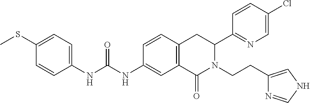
C1(SC)=CC=C(NC(NC2=CC3=C(C=C2)CC(C2=NC=C(Cl)C=C2)N(CCC2=CNC=N2)C3=O)=O)C=C1
